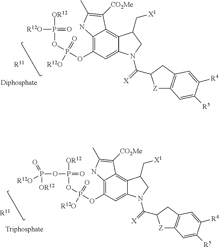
[OR12]P([R12O])(OP(=O)([R12O])OC1=C2C(=C3C(=C1)N(C(=[X])C1[Z]C4=C(C1)C=C([R4])C([R5])=C4)CC3C[X1])C([CO2Me])=C(C)N2)=O.[R11].[R11].[OR12]P(OP(=O)([R12O])OC1=C2C(=C3C(=C1)N(C(=[X])C1[Z]C4=C(C1)C=C([R4])C([R5])=C4)CC3C[X1])C([CO2Me])=C(C)N2)(=O)OP([OR12])([R12O])=O
